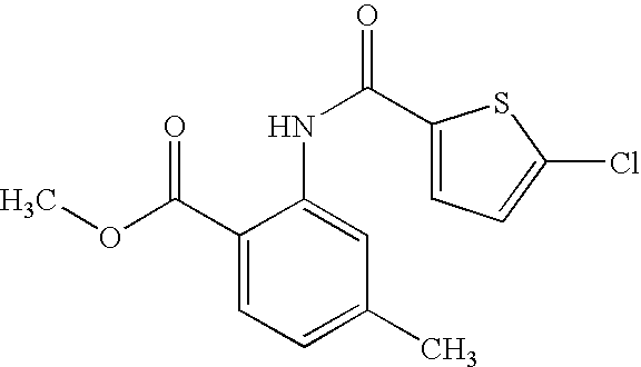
C1(NC(=O)C2=CC=C(Cl)S2)=CC(C)=CC=C1C(OC)=O
